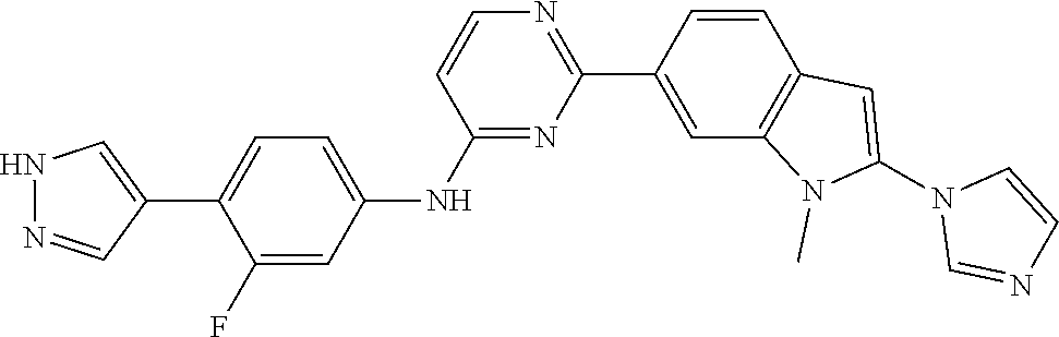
C1(C2=NC=CC(NC3=CC=C(C4=CNN=C4)C(F)=C3)=N2)=CC2=C(C=C1)C=C(N1C=NC=C1)N2C
